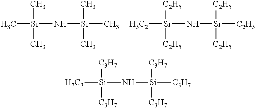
C[Si](N[Si](C)(C)C)(C)C.[H5C2][Si](N[Si]([C2H5])([C2H5])[C2H5])([C2H5])[C2H5].[H7C3][Si](N[Si]([C3H7])([C3H7])[C3H7])([C3H7])[C3H7]
